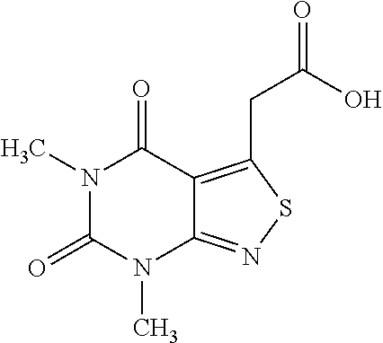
N1(C)C(=O)N(C)C2=NSC(CC(O)=O)=C2C1=O
